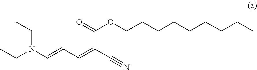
CCN(C=CC=C(C#N)C(=O)OCCCCCCCCC)CC
